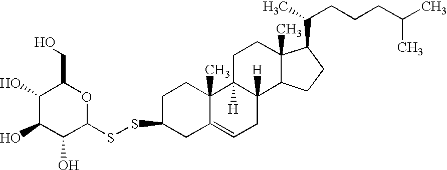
C1(O)C(O)C(O)C(SSC2CC3=CCC4([H])C([H])(C3(C)CC2)CCC2(C)C4CCC2C(C)CCCC(C)C)OC1CO
